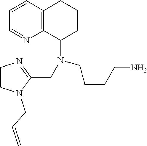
C1=CC2=C(N=C1)C(N(CC1=NC=CN1CC=C)CCCCN)CCC2
